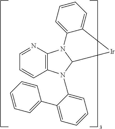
C12=C(N=CC=C1)N1C(N2C2=CC=CC=C2C2=CC=CC=C2)[Ir]C2=CC=CC=C12
